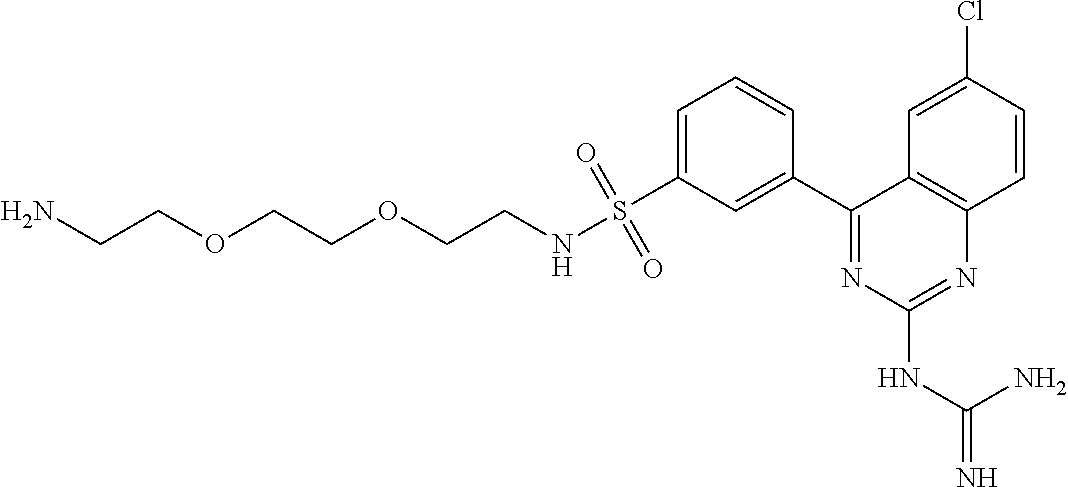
C1=C(Cl)C=CC2=C1C(C1=CC(S(NCCOCCOCCN)(=O)=O)=CC=C1)=NC(NC(=N)N)=N2
